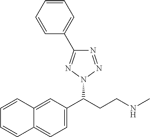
C12=CC(C(CCNC)N3N=NC(C4=CC=CC=C4)=N3)=CC=C1C=CC=C2
